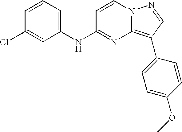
C1(NC2=NC3=C(C4=CC=C(OC)C=C4)C=NN3C=C2)=CC=CC(Cl)=C1
